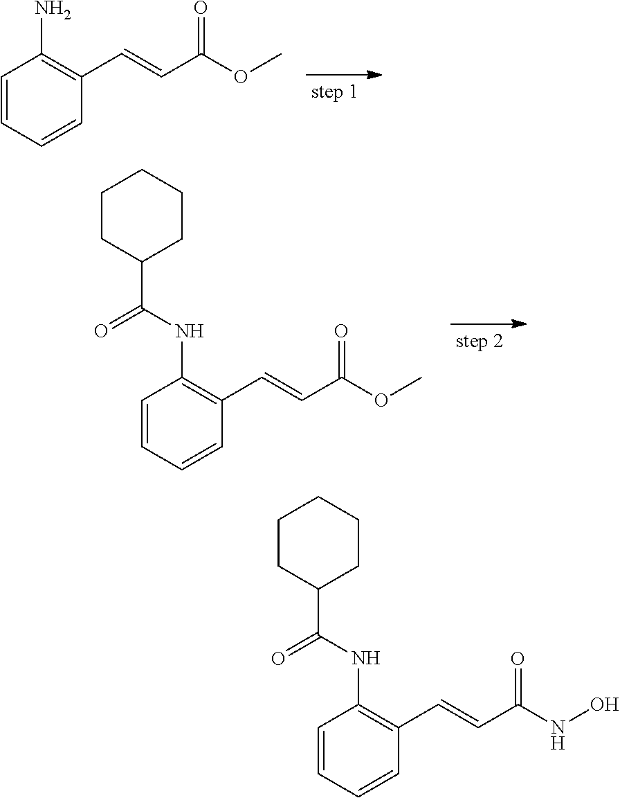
C1=CC=CC(C=CC(=O)OC)=C1N.C1=CC=CC(C=CC(=O)NO)=C1NC(C1CCCCC1)=O.C1=CC=CC(C=CC(=O)OC)=C1NC(C1CCCCC1)=O
